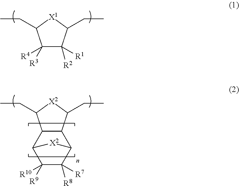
C1([R3])([R4])C([R2])([R1])C(CC)[X1]C1CC.C12C(C3C([R9])([R10])C([R8])([R7])C1[X2]3)C(CC)[X2]C2CC
